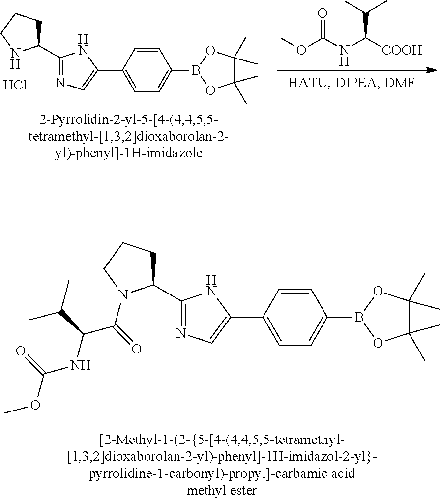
C1(C2=NC=C(C3=CC=C(B4OC(C)(C)C(C)(C)O4)C=C3)N2)CCCN1C(=O)C(C(C)C)NC(=O)OC.C1(C2=NC=C(C3=CC=C(B4OC(C)(C)C(C)(C)O4)C=C3)N2)CCCN1.COC(NC([COOH])C(C)C)=O.Cl
